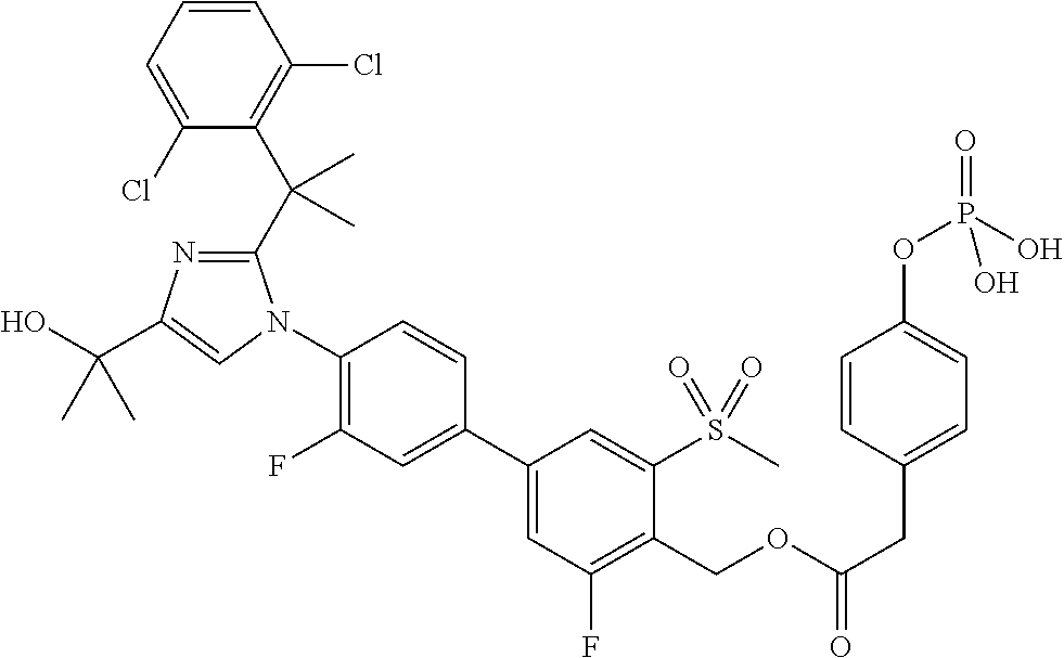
C1(C(C)(C)C2=C(Cl)C=CC=C2Cl)=NC(C(O)(C)C)=CN1C1=C(F)C=C(C2=CC(F)=C(COC(CC3=CC=C(OP(=O)(O)O)C=C3)=O)C(S(C)(=O)=O)=C2)C=C1
